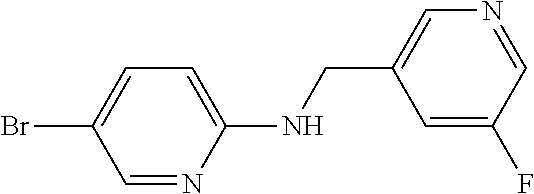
BrC1=CC=C(NCC2=CN=CC(F)=C2)N=C1
